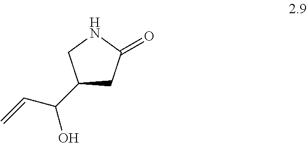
C1(C(C=C)O)CC(=O)NC1
